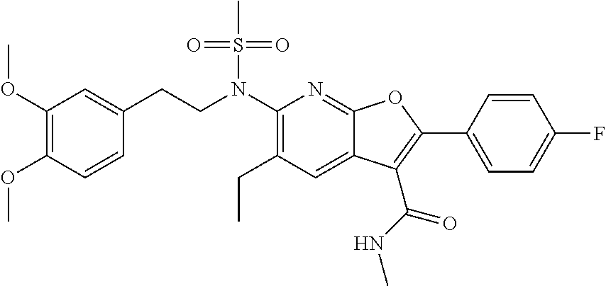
C1(N(CCC2=CC(OC)=C(OC)C=C2)S(C)(=O)=O)=C(CC)C=C2C(=N1)OC(C1=CC=C(F)C=C1)=C2C(NC)=O
